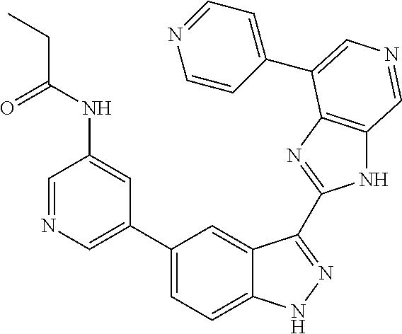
C1(C2=CN=CC(NC(CC)=O)=C2)=CC=C2C(=C1)C(C1=NC3=C(N1)C=NC=C3C1=CC=NC=C1)=NN2
